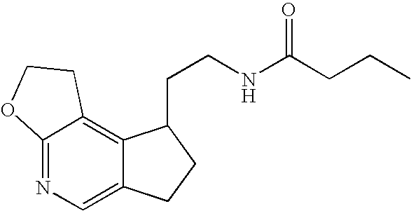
C12=NC=C3C(=C1CCO2)C(CCNC(CCC)=O)CC3
